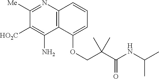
C12=C(N=C([Me])C([HO2C])=C1N)C=CC=C2OCC(C(NC(C)C)=O)(C)C
